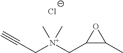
C(C[N+](CC1C(C)O1)(C)C)#C.[Cl-]
